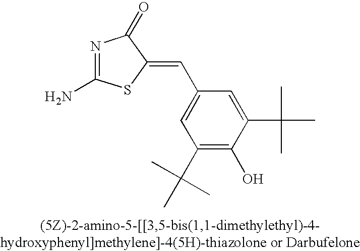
C1(C(C)(C)C)=C(O)C(C(C)(C)C)=CC(C=C2C(=O)N=C(N)S2)=C1
